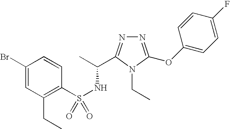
S(NC(C)C1=NN=C(OC2=CC=C(F)C=C2)N1CC)(=O)(C1=C(CC)C=C(Br)C=C1)=O
